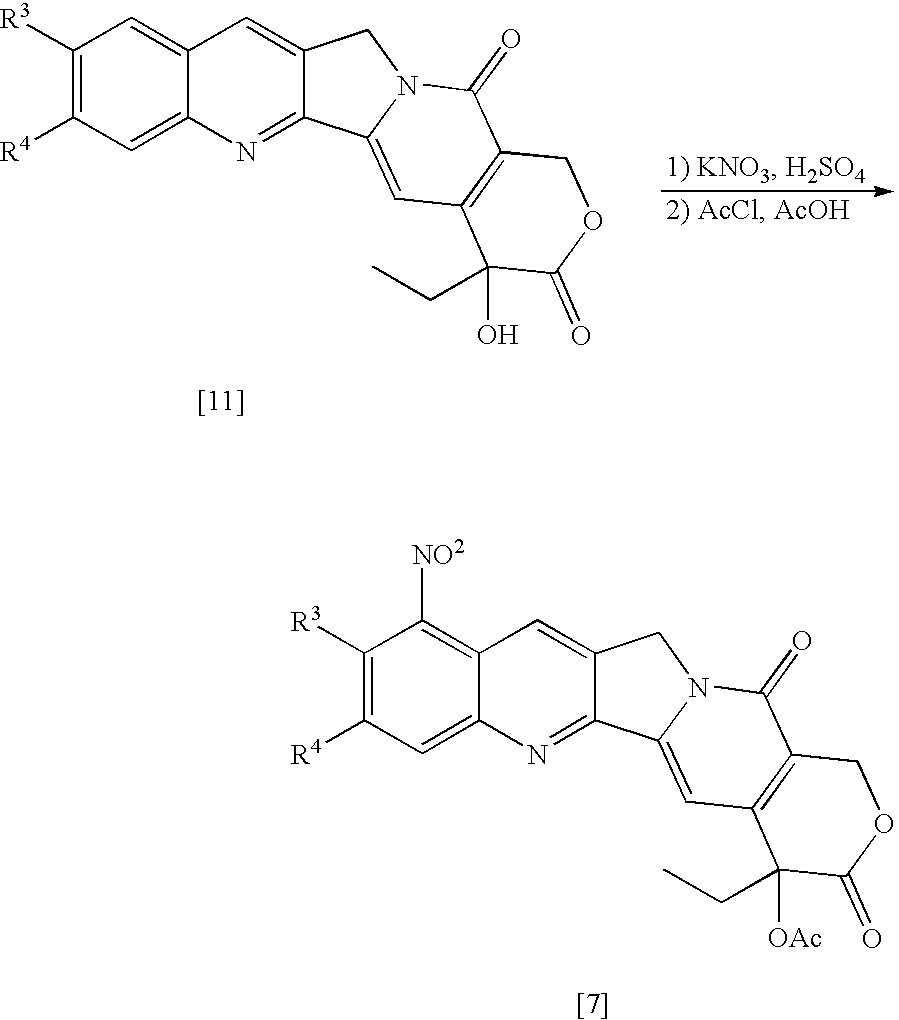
C1([R3])=C([R4])C=C2C(=C1)C=C1C(=N2)C2=CC3=C(C(=O)N2C1)COC(=O)C3(O)CC.C1([R3])=C([R4])C=C2C(=C1[NO2])C=C1C(=N2)C2=CC3=C(C(=O)N2C1)COC(=O)C3([OAc])CC
